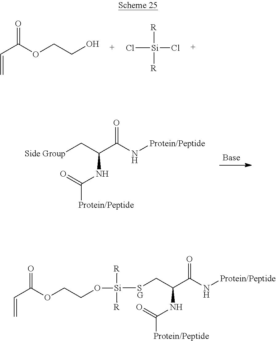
O=C(OCCO)C=C.Cl[Si]([R])(Cl)[R].[Side Group]CC(NC(=O)[Protein/Peptide])C(N[Protein/Peptide])=O.[SG](CC(NC(=O)[Protein/Peptide])C(N[Protein/Peptide])=O)[Si]([R])([R])OCCOC(C=C)=O
